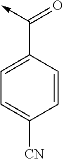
C(C1=CC=C([CN])C=C1)(->C)=O
